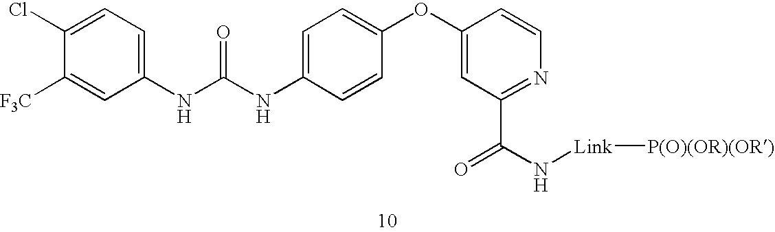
C1([F3C])=CC(NC(NC2=CC=C(OC3=CC(C(N[Link][P(O)(OR)(OR)])=O)=NC=C3)C=C2)=O)=CC=C1Cl
